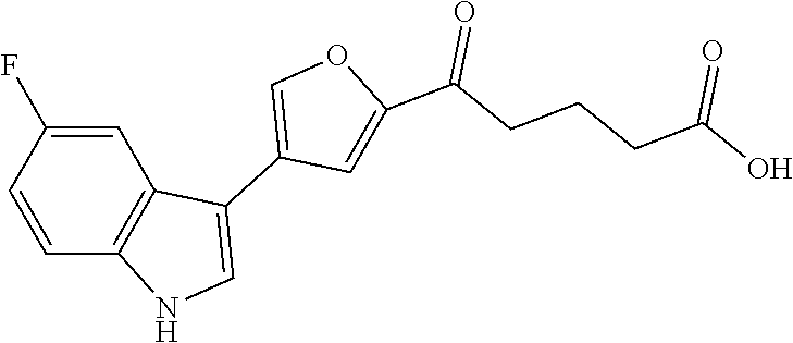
C1=C(F)C=CC2=C1C(C1=COC(C(CCCC(O)=O)=O)=C1)=CN2
